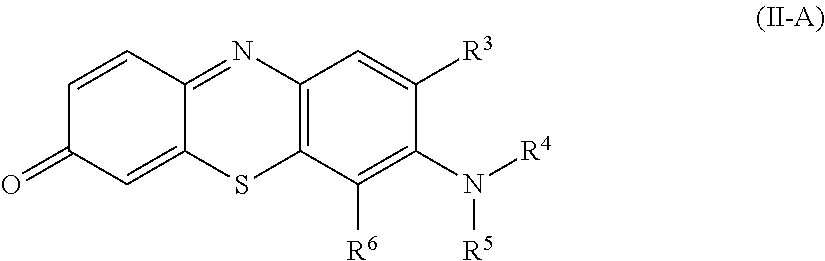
C1=CC2=NC3=C(SC2=CC1=O)C([R6])=C(N([R4])[R5])C([R3])=C3
